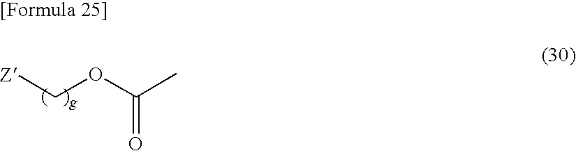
[Z]COC(C)=O
